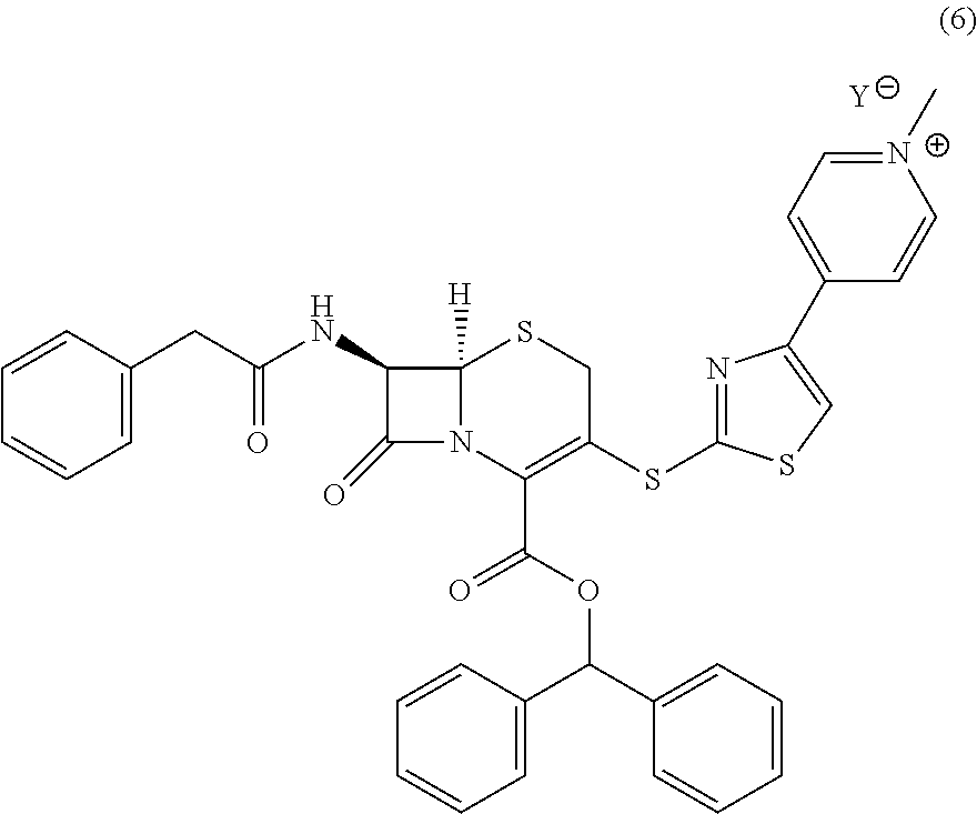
C1=C(CC(NC2C(=O)N3C2([H])SCC(SC2=NC(C4=CC=[N+](C)C=C4)=CS2)=C3C(OC(C2=CC=CC=C2)C2=CC=CC=C2)=O)=O)C=CC=C1.[Y]
